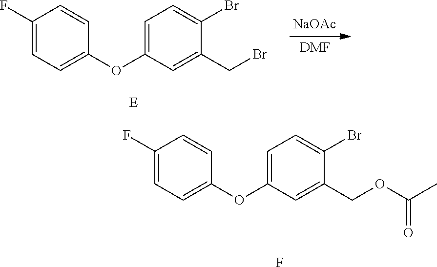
[E].[DMF].[NaOAc].C1(F)=CC=C(OC2=CC=C(Br)C(CBr)=C2)C=C1.C1(F)=CC=C(OC2=CC=C(Br)C(COC(C)=O)=C2)C=C1.F
